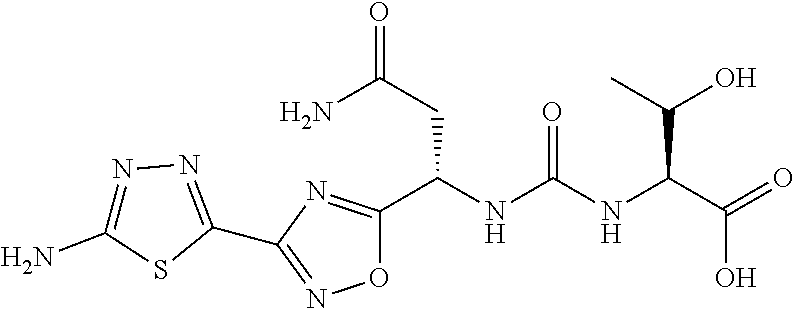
O1C(C(NC(NC(C(=O)O)C(C)O)=O)CC(=O)N)=NC(C2=NN=C(N)S2)=N1
